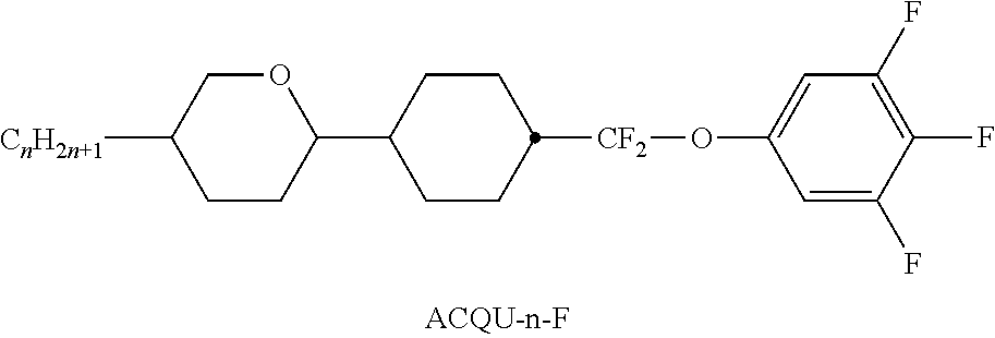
C1CC(C2CCC([CF2]OC3=CC(F)=C(F)C(F)=C3)CC2)OCC1[CnH2n+1]
